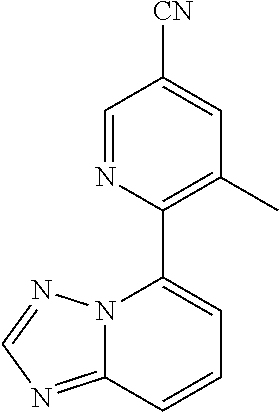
C12=NC=NN1C(C1=C(C)C=C([CN])C=N1)=CC=C2
